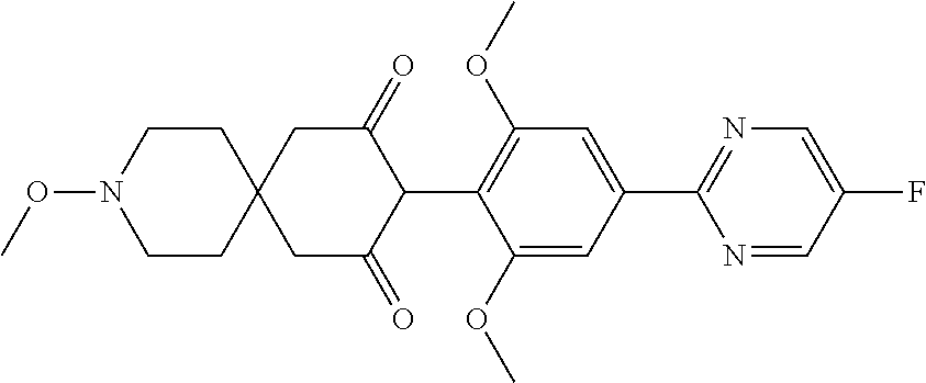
C1(OC)=CC(C2=NC=C(F)C=N2)=CC(OC)=C1C1C(=O)CC2(CC1=O)CCN(OC)CC2
